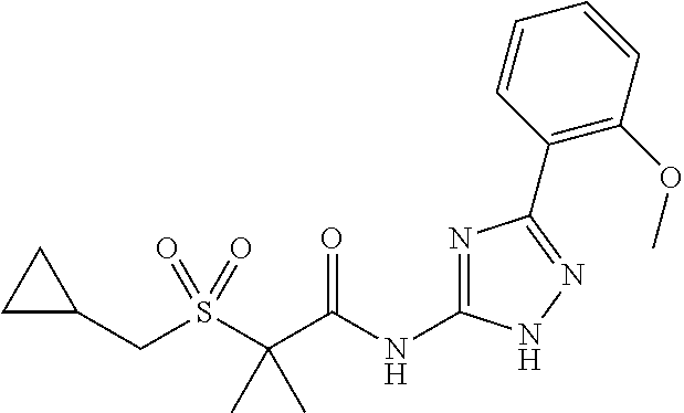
C(S(C(C(NC1=NC(C2=C(OC)C=CC=C2)=NN1)=O)(C)C)(=O)=O)C1CC1
